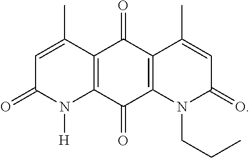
C1=C(C)C2=C(N([H])C1=O)C(=O)C1=C(C2=O)C(C)=CC(=O)N1CCC
